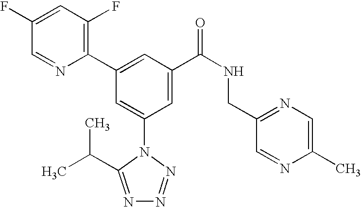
C1(C2=CC(C(NCC3=NC=C(C)N=C3)=O)=CC(N3C(C(C)C)=NN=N3)=C2)=C(F)C=C(F)C=N1
